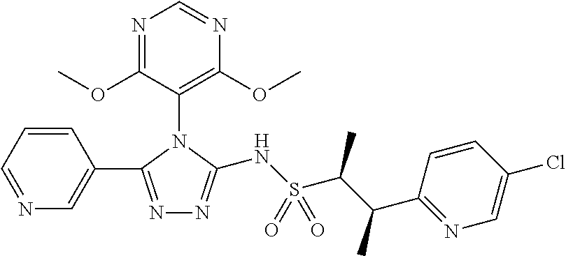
C1=NC(OC)=C(N2C(NS(C(C(C3=NC=C(Cl)C=C3)C)C)(=O)=O)=NN=C2C2=CN=CC=C2)C(OC)=N1
